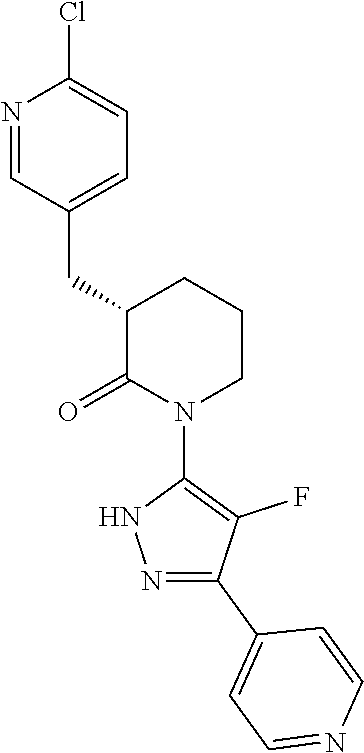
N1=CC(CC2C(=O)N(C3=C(F)C(C4=CC=NC=C4)=NN3)CCC2)=CC=C1Cl
